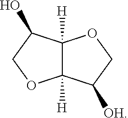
C12([H])C([H])(C([OH])CO1)OCC2O
